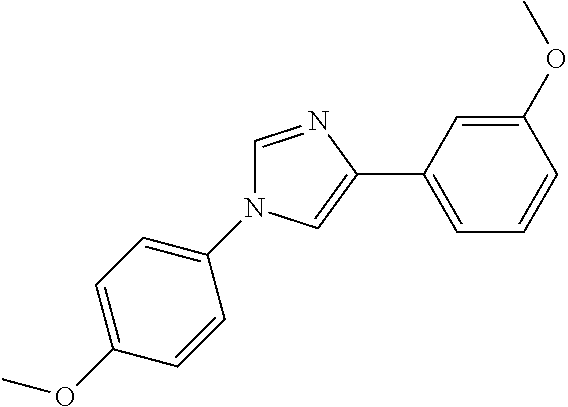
C1=NC(C2=CC=CC(OC)=C2)=CN1C1=CC=C(OC)C=C1
